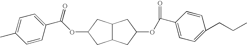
C1=C(C)C=CC(C(OC2CC3C(C2)CC(OC(=O)C2=CC=C(CCC)C=C2)C3)=O)=C1
